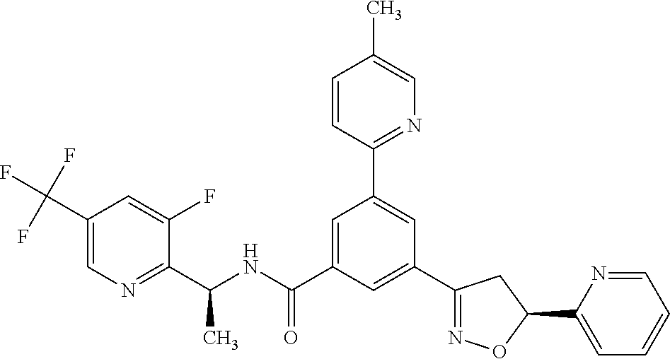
C1(C(NC(=O)C2=CC(C3=NC=C(C)C=C3)=CC(C3=NOC(C4=CC=CC=N4)C3)=C2)C)=NC=C(C(F)(F)F)C=C1F
